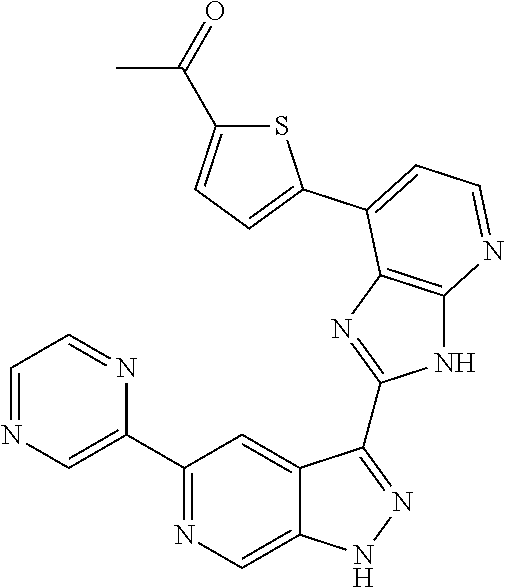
C1(C2=NC=C3C(=C2)C(C2=NC4=C(N2)N=CC=C4C2=CC=C(C(=O)C)S2)=NN3)=CN=CC=N1
